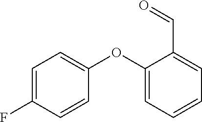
C1=C(F)C=CC(OC2=CC=CC=C2C=O)=C1
